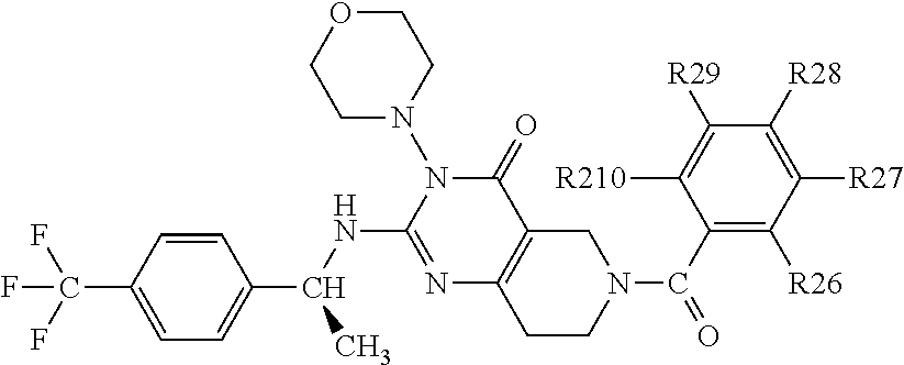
C1=CC(C(F)(F)F)=CC=C1C(NC1=NC2=C(C(=O)N1N1CCOCC1)CN(C(C1=C([R26])C([R27])=C([R28])C([R29])=C1[R210])=O)CC2)C
